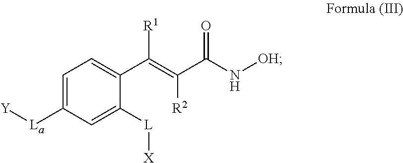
C1=C([L][X])C(C(=C([R2])C(=O)N[OH])[R1])=CC=C1[La][Y]
